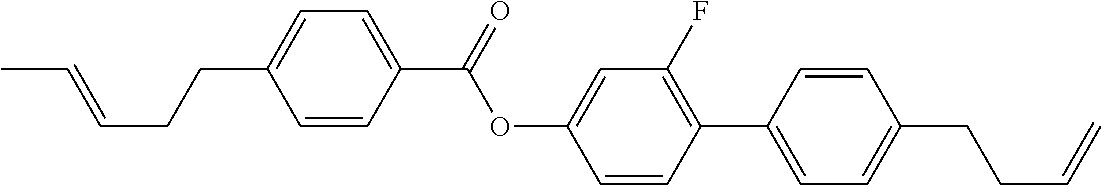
C1=CC(C(OC2=CC(F)=C(C3=CC=C(CCC=C)C=C3)C=C2)=O)=CC=C1CCC=CC
